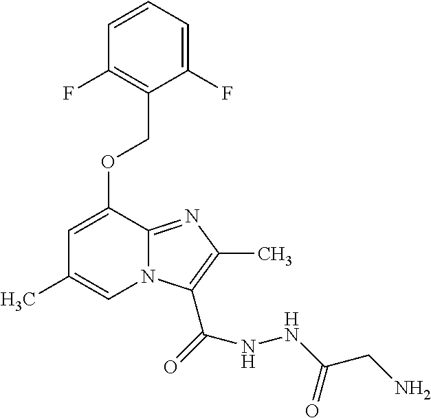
C1(F)=CC=CC(F)=C1COC1=CC(C)=CN2C1=NC(C)=C2C(=O)NNC(CN)=O
